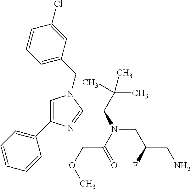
C1=C(C2=CC=CC=C2)N=C(C(N(CC(CN)F)C(COC)=O)C(C)(C)C)N1CC1=CC=CC(Cl)=C1
